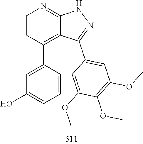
O(C)C1=C(OC)C(OC)=CC(C2=NNC3=NC=CC(C4=CC(O)=CC=C4)=C23)=C1
